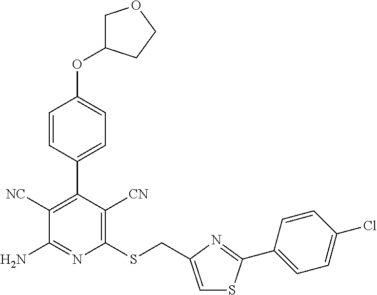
C1=CC(C2=C([NC])C(N)=NC(SCC3=CSC(C4=CC=C(Cl)C=C4)=N3)=C2[CN])=CC=C1OC1COCC1
